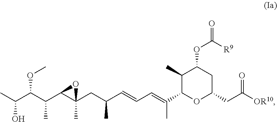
CC(C(C(C1C(CC(C=CC=C(C)C2C(C)C(OC([R9])=O)CC(CC([OR10])=O)O2)C)(C)O1)C)OC)O
